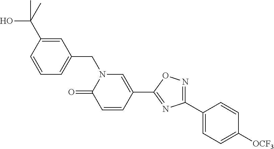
C1=C(C(O)(C)C)C=CC=C1CN1C(=O)C=CC(C2=NC(C3=CC=C([OCF3])C=C3)=NO2)=C1
